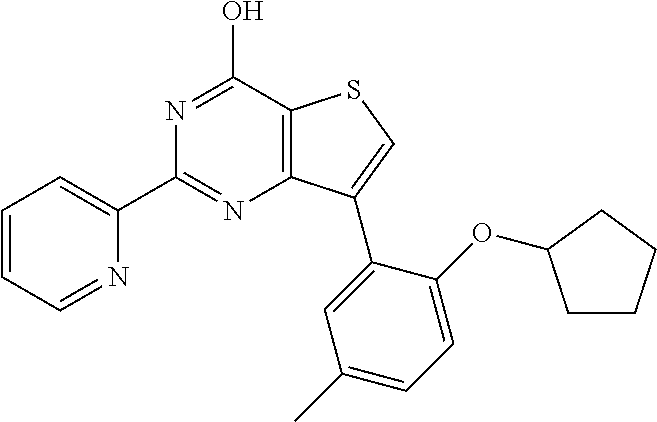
C1(C2=NC3=C(C(O)=N2)SC=C3C2=CC(C)=CC=C2OC2CCCC2)=CC=CC=N1
